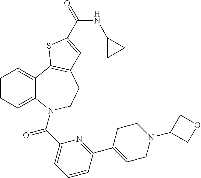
C1=CC=C2C(=C1)C1=C(CCN2C(C2=CC=CC(C3=CCN(C4COC4)CC3)=N2)=O)C=C(C(=O)NC2CC2)S1
